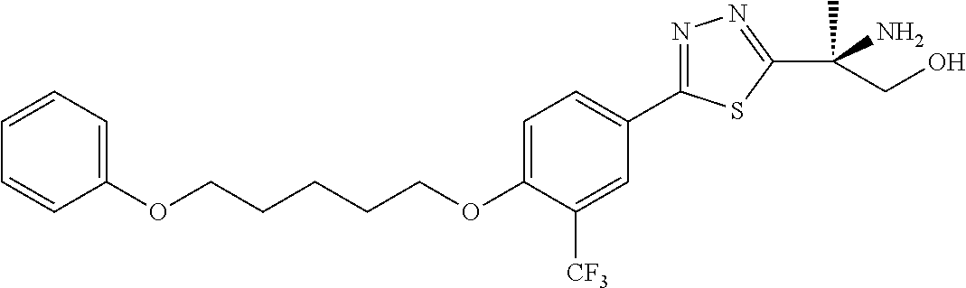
O(CCCCCOC1=CC=C(C2=NN=C(C(C)(N)CO)S2)C=C1[CF3])C1=CC=CC=C1
